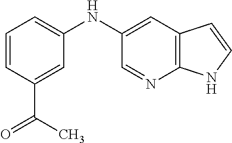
C1=CC(C(C)=O)=CC(NC2=CC3=C(N=C2)NC=C3)=C1
